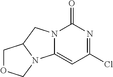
ClC1=NC(=O)N2C(=C1)N1C(C2)COC1
